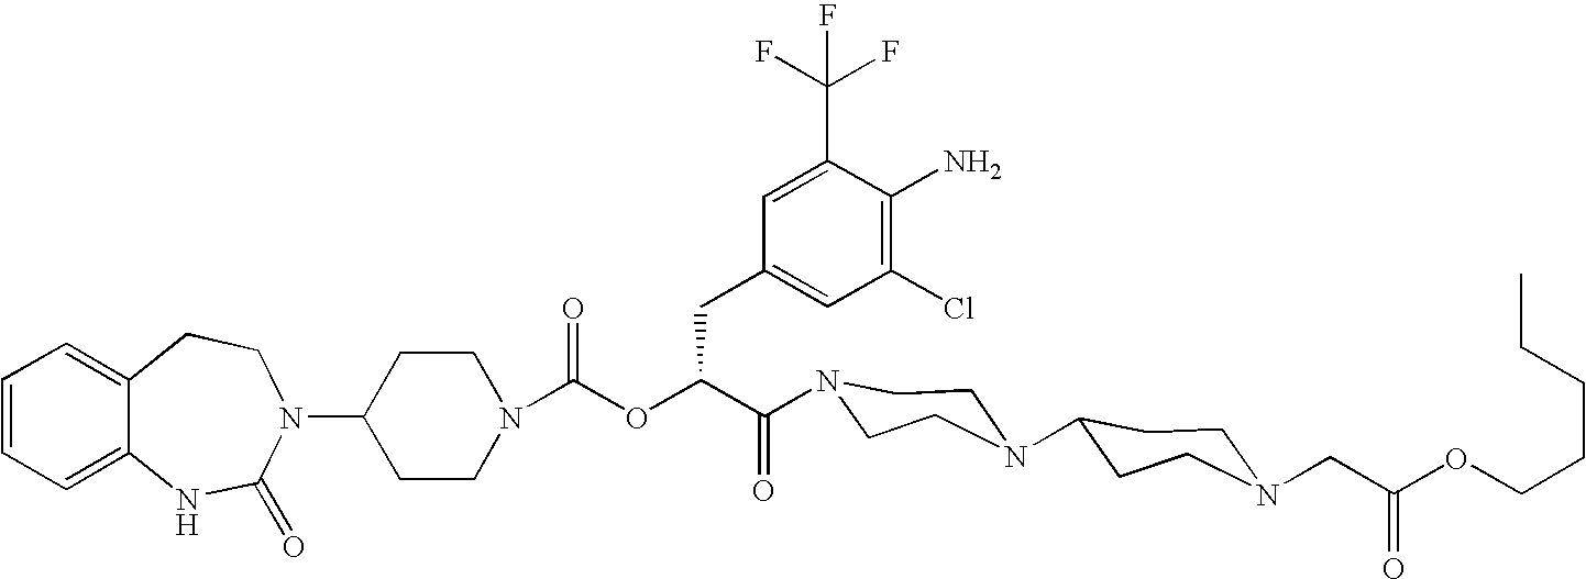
C12=CC=CC=C1NC(=O)N(C1CCN(C(OC(C(=O)N3CCN(C4CCN(CC(OCCCCC)=O)CC4)CC3)CC3=CC(Cl)=C(N)C(C(F)(F)F)=C3)=O)CC1)CC2
